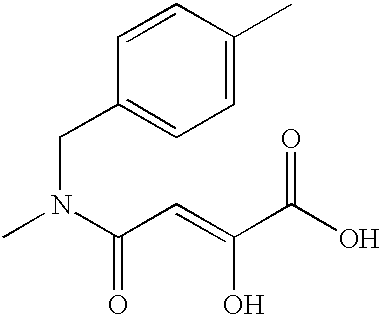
CN(C(C=C(C(O)=O)O)=O)CC1=CC=C(C)C=C1
